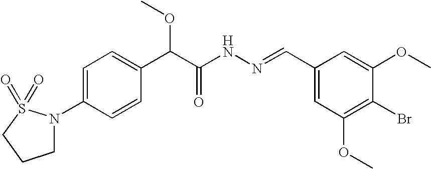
C1=C(N2CCCS2(=O)=O)C=CC(C(C(NN=CC2=CC(OC)=C(Br)C(OC)=C2)=O)OC)=C1
